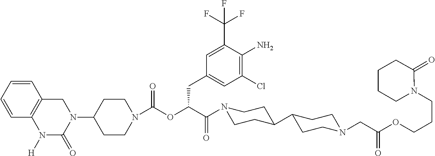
C1(N2C(=O)N([H])C3=C(C=CC=C3)C2)CCN(C(OC(C(=O)N2CCC(C3CCN(CC(OCCCN4C(=O)CCCC4)=O)CC3)CC2)CC2=CC(Cl)=C(N)C(C(F)(F)F)=C2)=O)CC1
